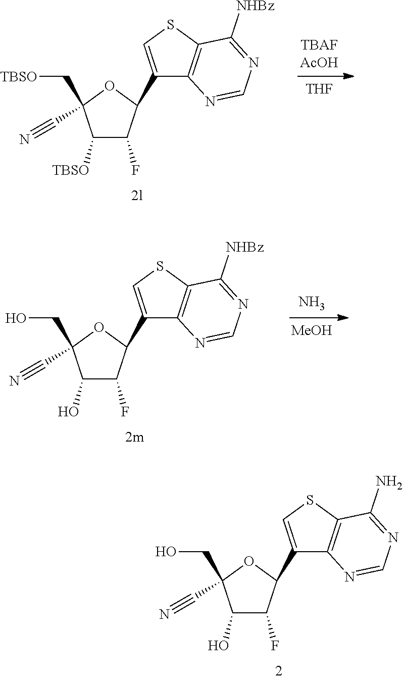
[TBAFAcOH].[THF].C1([TBSO])C(F)C(C2=CSC3=C2N=CN=C3[NHBz])OC1(C[TBSO])C#N.N.[MeOH].C1(O)C(F)C(C2=CSC3=C2N=CN=C3[NHBz])OC1(CO)C#N.C1(O)C(F)C(C2=CSC3=C2N=CN=C3N)OC1(CO)C#N
